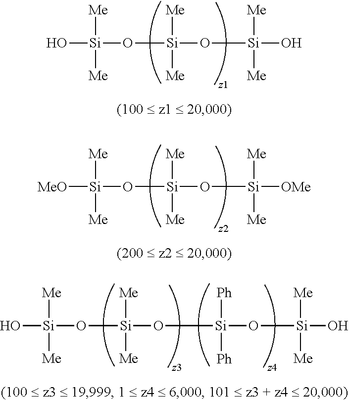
O[Si]([Me])([Me])O[Si]([Me])([Me])O[Si]([Me])([Me])O.[MeO][Si]([Me])([Me])O[Si]([Me])([Me])O[Si]([Me])([Me])[OMe].O[Si]([Me])([Me])O[Si]([Me])([Me])O[Si]([Ph])([Ph])O[Si]([Me])([Me])O
